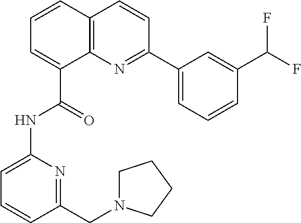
C1=CC2=C(C(C(=O)NC3=CC=CC(CN4CCCC4)=N3)=C1)N=C(C1=CC=CC(C(F)F)=C1)C=C2
